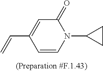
C1=C(C=C)C=CN(C2CC2)C1=O
